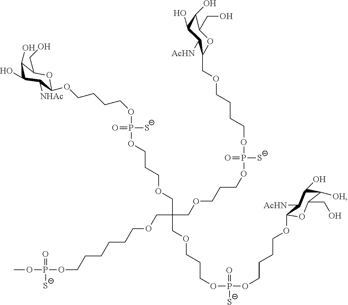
C(C(COCCCOP(OCCCCOC1OC(CO)C([OH])C(O)C1[AcHN])(=O)[S-])(COCCCOP(OCCCCOCC1OC(CO)C(O)C(O)C1[AcHN])([S-])=O)COCCCCCCOP(OC)(=O)[S-])OCCCOP(OCCCCOC1OC(CO)C(O)C(O)C1[NHAc])([S-])=O
